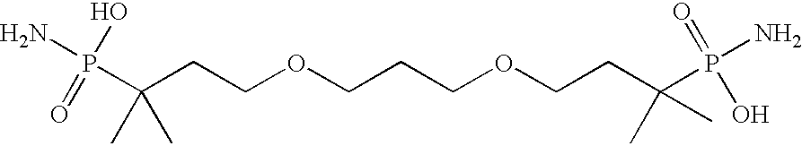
C(CCOCCCOCCC(P(N)(O)=O)(C)C)(C)(C)P(N)(O)=O
